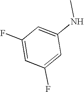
C1(F)=CC(F)=CC(NC)=C1
